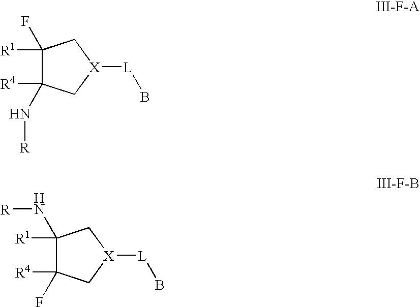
C1([R1])(F)C([R4])(N[R])C[X]([L]B)C1.C1([R1])(N[R])C([R4])(F)C[X]([L]B)C1
